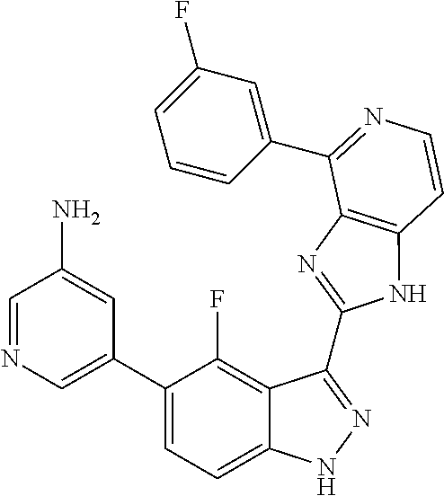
C1=C(C2=CC=C3C(=C2F)C(C2=NC4=C(N2)C=CN=C4C2=CC(F)=CC=C2)=NN3)C=C(N)C=N1
